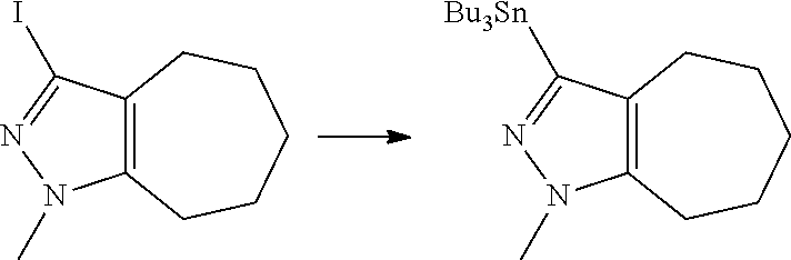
C12=C(CCCCC1)N(C)N=C2I.C12=C(CCCCC1)N(C)N=C2[Bu3Sn]
